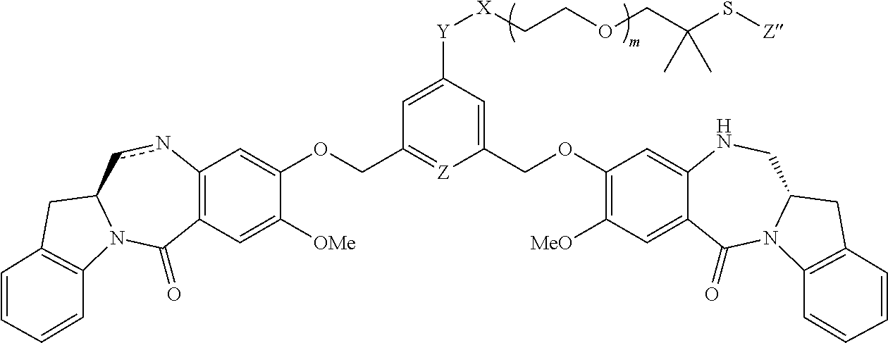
C12=C(C=C([OMe])C(OCC3=[Z]C(COC4=C([MeO])C=C5C(=C4)NCC4N(C5=O)C5=C(C4)C=CC=C5)=CC([Y][X]CCOCC(S[Z])(C)C)=C3)=C1)C(=O)N1C(cn2)CC2=C1C=CC=C2
